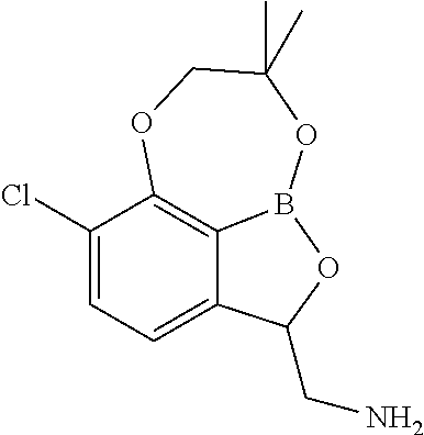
C1(Cl)=CC=C2C3=C1OCC(C)(C)OB3OC2CN
